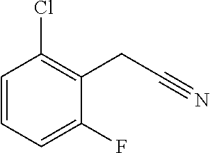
C1=CC=C(F)C(CC#N)=C1Cl
